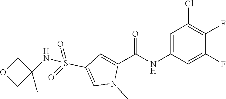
C1=C(NC(C2=CC(S(=O)(=O)NC3(C)COC3)=CN2C)=O)C=C(F)C(F)=C1Cl
